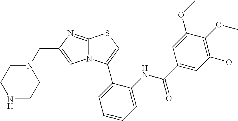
N12C(=NC(CN3CCNCC3)=C1)SC=C2C1=CC=CC=C1NC(C1=CC(OC)=C(OC)C(OC)=C1)=O
